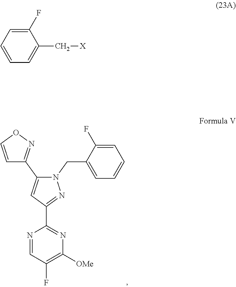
N1=CC(F)=C([OMe])N=C1C1=NN(CC2=CC=CC=C2F)C(C2=NOC=C2)=C1.C1(F)=CC=CC=C1C[X]
